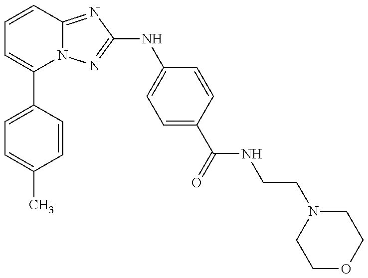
C1(C2=CC=C(C)C=C2)=CC=CC2=NC(NC3=CC=C(C(=O)NCCN4CCOCC4)C=C3)=NN12
